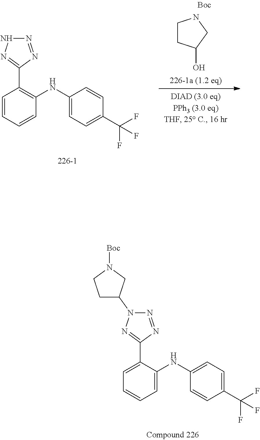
C1=CC=CC(NC2=CC=C(C(F)(F)F)C=C2)=C1C1=NNN=N1.C1CC(O)CN1.C1=C(C2=NN(C3CCN([Boc])C3)N=N2)C(NC2=CC=C(C(F)(F)F)C=C2)=CC=C1
